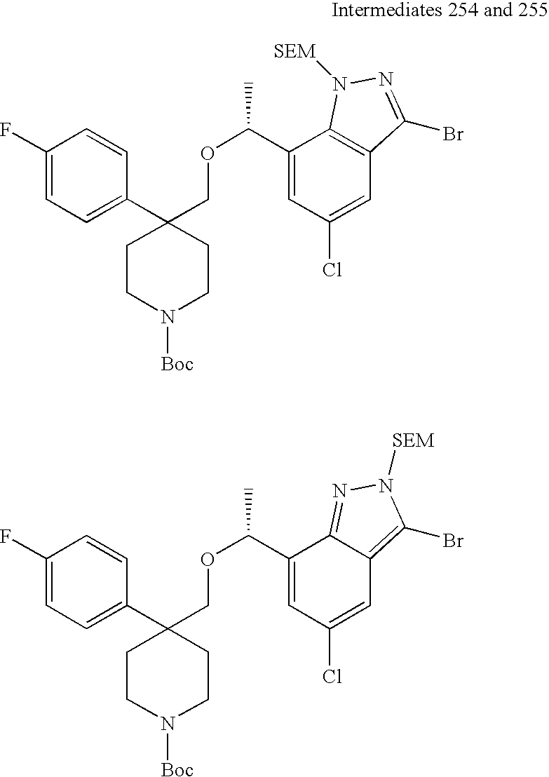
C1(C2(COC(C)C3=CC(Cl)=CC4=C3N([SEM])N=C4Br)CCN([Boc])CC2)=CC=C(F)C=C1.C1(C2(COC(C)C3=CC(Cl)=CC4=C(Br)N([SEM])N=C34)CCN([Boc])CC2)=CC=C(F)C=C1
